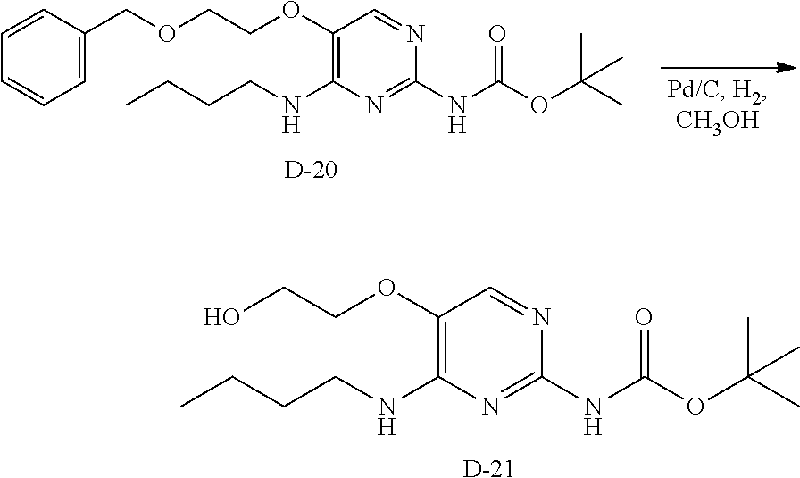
C(C1=CC=CC=C1)OCCOC1=C(NCCCC)N=C(NC(OC(C)(C)C)=O)N=C1.[D].OCCOC1=C(NCCCC)N=C(NC(OC(C)(C)C)=O)N=C1.[D]
